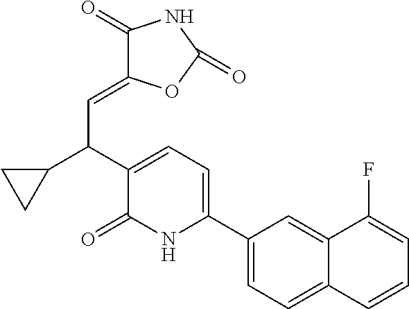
C1(C2=CC=C(C(C3CC3)C=C3C(=O)NC(=O)O3)C(=O)N2)=CC=C2C(=C1)C(F)=CC=C2
